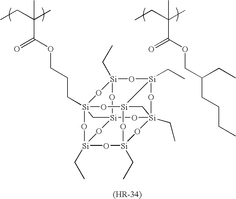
CCC(C)(C)C(OCC(CCCC)CC)=O.[Si]12(CC)O[Si]3(CC)O[Si]45(CC)O[Si]6(O1)O[Si]1(CC)O[Si](CC)(O[Si]3(O[Si](CCCOC(C(CC)(C)C)=O)(O1)(O2)C6)C4)O5
